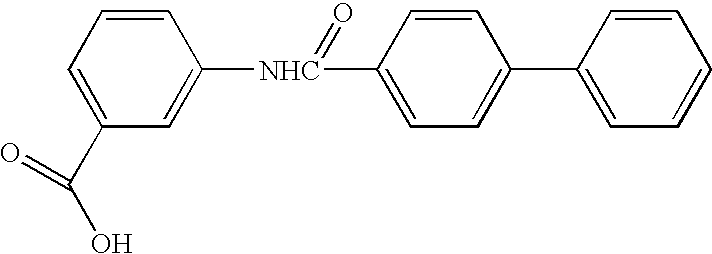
C1=C(C(O)=O)C=C([NHC](C2=CC=C(C3=CC=CC=C3)C=C2)=O)C=C1
